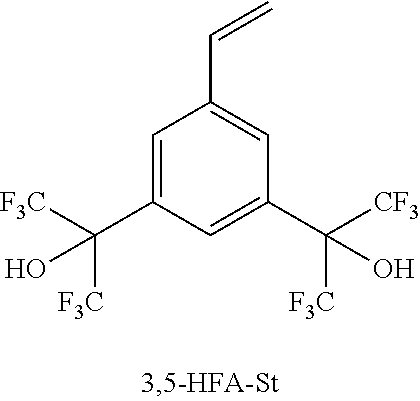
C1=C(C([F3C])([F3C])O)C=C(C([CF3])([F3C])O)C=C1C=C
